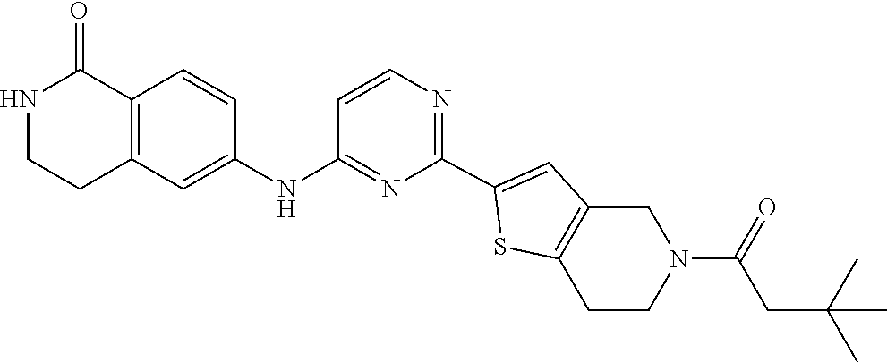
C1(C2=NC=CC(NC3=CC4=C(C=C3)C(=O)NCC4)=N2)=CC2=C(S1)CCN(C(CC(C)(C)C)=O)C2
